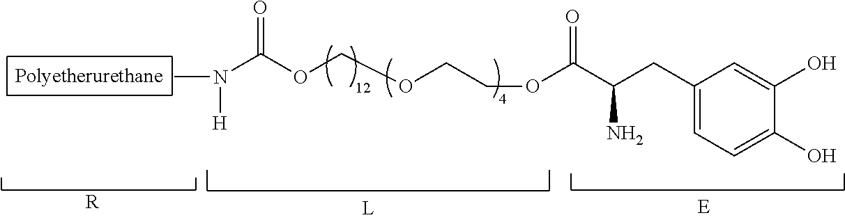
CN(C(OCOCCOC(C(N)CC1=CC=C(O)C(O)=C1)=O)=O)[H].[R]
